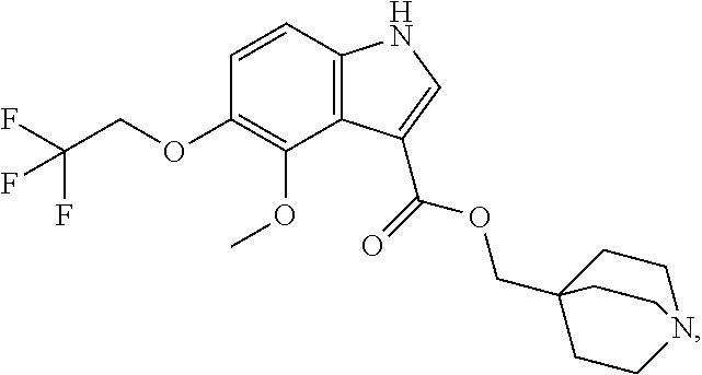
C12=C(C=CC(OCC(F)(F)F)=C1OC)NC=C2C(OCC12CCN(CC1)CC2)=O
